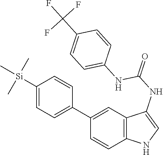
C12=C(C=C(C3=CC=C([Si](C)(C)C)C=C3)C=C1)C(NC(=O)NC1=CC=C(C(F)(F)F)C=C1)=CN2
